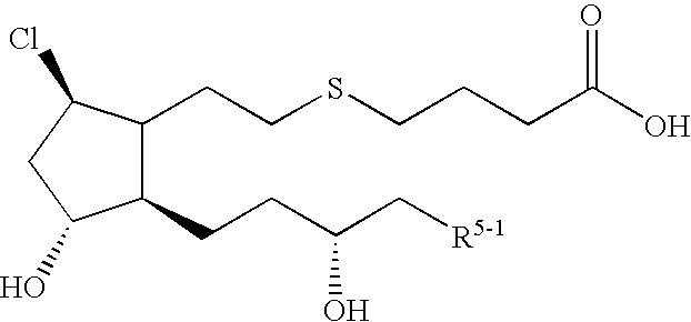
C1(CCSCCCC(O)=O)C(CCC(C[R5-1])O)C(O)CC1Cl
